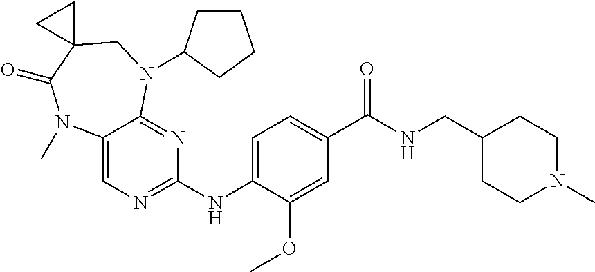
C1(NC2=NC=C3C(=N2)N(C2CCCC2)CC2(C(=O)N3C)CC2)=CC=C(C(NCC2CCN(C)CC2)=O)C=C1OC
